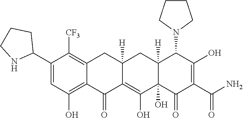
C12=C(O)C=C(C3CCCN3)C([CF3])=C1CC1([H])C(=C(O)C3(O)C([H])(C1)C(N1CCCC1)C(O)=C(C(N)=O)C3=O)C2=O
